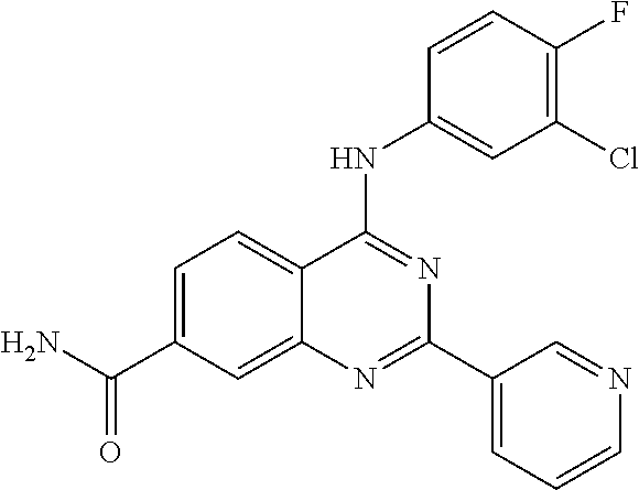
N(C1=NC(C2=CC=CN=C2)=NC2=CC(C(N)=O)=CC=C12)C1=CC(Cl)=C(F)C=C1
